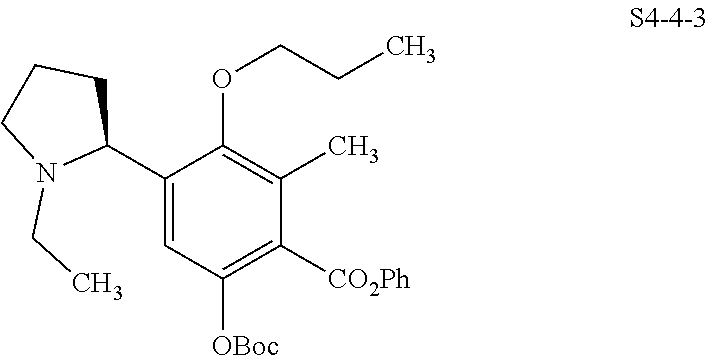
C1(C2CCCN2CC)=CC([OBoc])=C([CO2Ph])C(C)=C1OCCC
